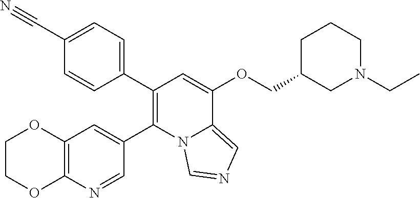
C1(C#N)=CC=C(C2=C(C3=CC4=C(N=C3)OCCO4)N3C(=CN=C3)C(OCC3CN(CC)CCC3)=C2)C=C1
